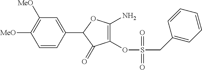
C1(OS(=O)(CC2=CC=CC=C2)=O)=C(N)OC(C2=CC([MeO])=C([MeO])C=C2)C1=O
